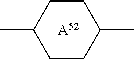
CC1CCC(C)CC1.[A52]
